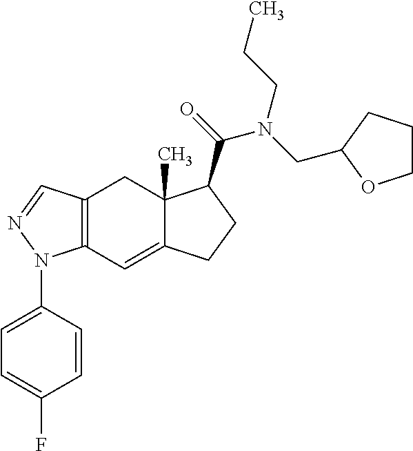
C12=C(C=C3C(C)(C1)C(C(=O)N(CC1CCCO1)CCC)CC3)N(C1=CC=C(F)C=C1)N=C2
